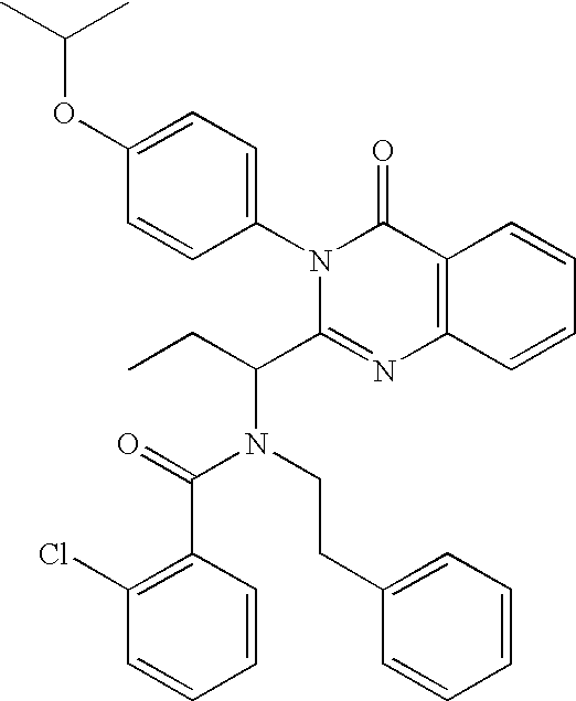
C1=C(OC(C)C)C=CC(N2C(C(CC)N(CCC3=CC=CC=C3)C(=O)C3=C(Cl)C=CC=C3)=NC3=C(C2=O)C=CC=C3)=C1
